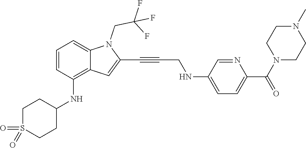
C1=C(NCC#CC2=CC3=C(NC4CCS(=O)(=O)CC4)C=CC=C3N2CC(F)(F)F)C=NC(C(N2CCN(C)CC2)=O)=C1
